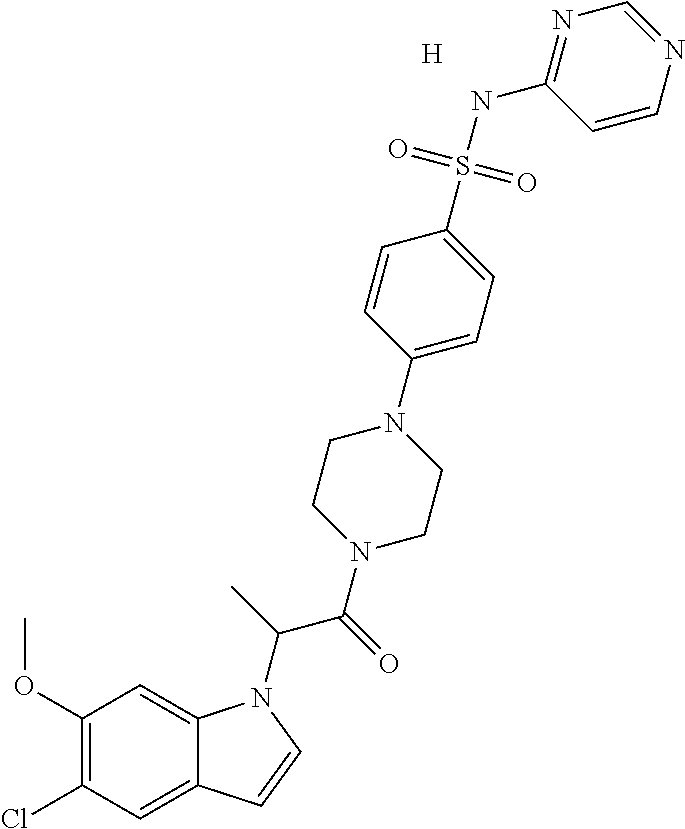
[H].C1(OC)=C(Cl)C=C2C(=C1)N(C(C)C(=O)N1CCN(C3=CC=C(S(NC4=NC=NC=C4)(=O)=O)C=C3)CC1)C=C2
